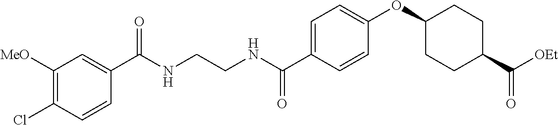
C1=C(C(NCCNC(C2=CC([MeO])=C(Cl)C=C2)=O)=O)C=CC(OC2CCC(C(=O)[OEt])CC2)=C1
